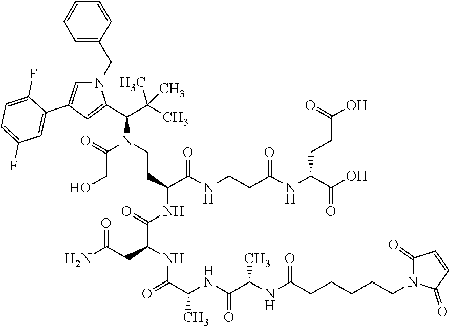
C(N(CCC(NC(C(CC(N)=O)NC(C(NC(C(NC(CCCCCN1C(=O)C=CC1=O)=O)C)=O)C)=O)=O)C(NCCC(NC(CCC(O)=O)C(=O)O)=O)=O)C(C1=CC(C2=CC(F)=CC=C2F)=CN1CC1=CC=CC=C1)C(C)(C)C)(=O)CO
